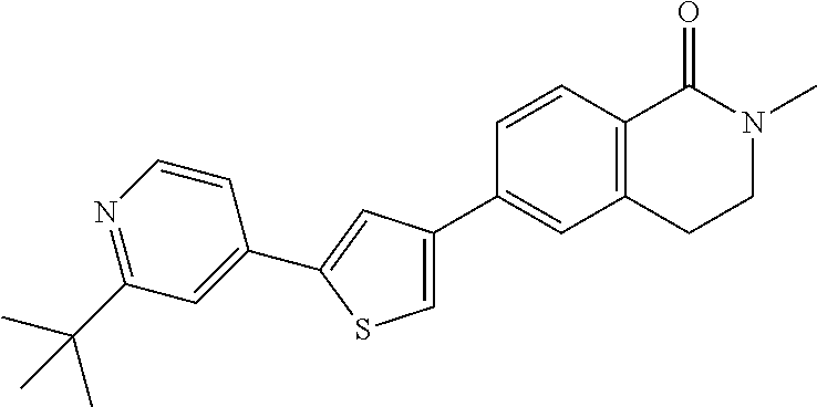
C1=CC(C2=CC(C3=CC4=C(C=C3)C(=O)N(C)CC4)=CS2)=CC(C(C)(C)C)=N1
